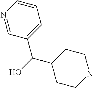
C1=CN=CC(C(O)C2CCNCC2)=C1
